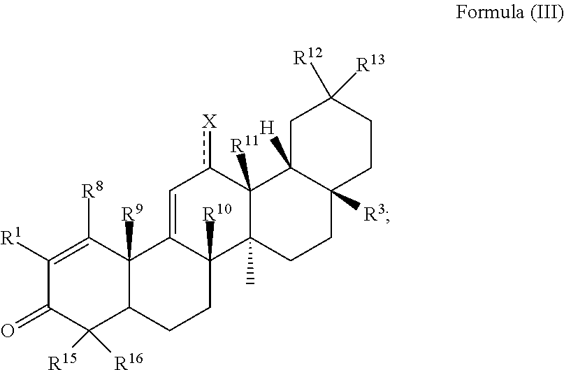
C1([R1])=C([R8])C2([R9])C(C([R15])([R16])C1=O)CCC1([R10])C2=Cc([X])C2([R11])C1(C)CCC1([R3])C2([H])CC([R12])([R13])CC1
